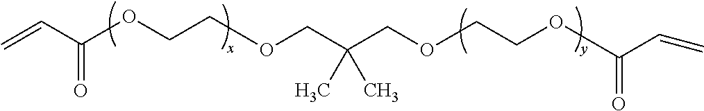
C=CC(=O)OCCOCC(COCCOC(C=C)=O)(C)C
